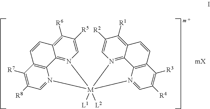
C12=N3C=C([R5])C([R6])=C1C=CC1=C2N(=CC([R8])=C1[R7])[M]31([L1])([L2])N2=C3C(=C([R1])C([R2])=C2)C=CC2=C3N1=CC([R4])=C2[R3]
